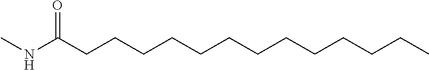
CCCCCCCCCCCCCC(NC)=O
